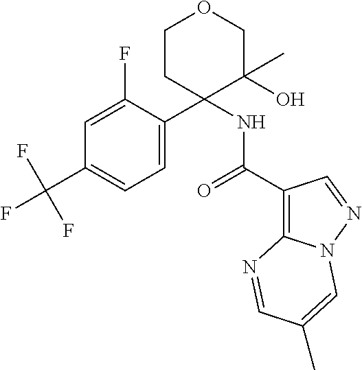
C1=C(F)C(C2(NC(=O)C3=C4N(N=C3)C=C(C)C=N4)C(O)(C)COCC2)=CC=C1C(F)(F)F
